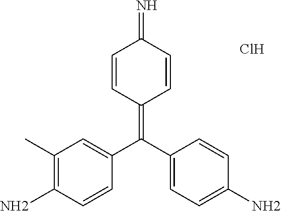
C1(C)=C(N)C=CC(C(C2=CC=C(N)C=C2)=C2C=CC(=N)C=C2)=C1.Cl
